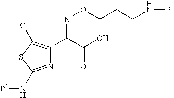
N1=C(N[P2])SC(Cl)=C1C(C(O)=O)=NOCCCN[P1]
